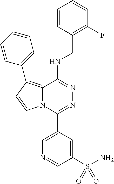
C1=CC(CNC2=NN=C(C3=CN=CC(S(N)(=O)=O)=C3)N3C2=C(C2=CC=CC=C2)C=C3)=C(F)C=C1
